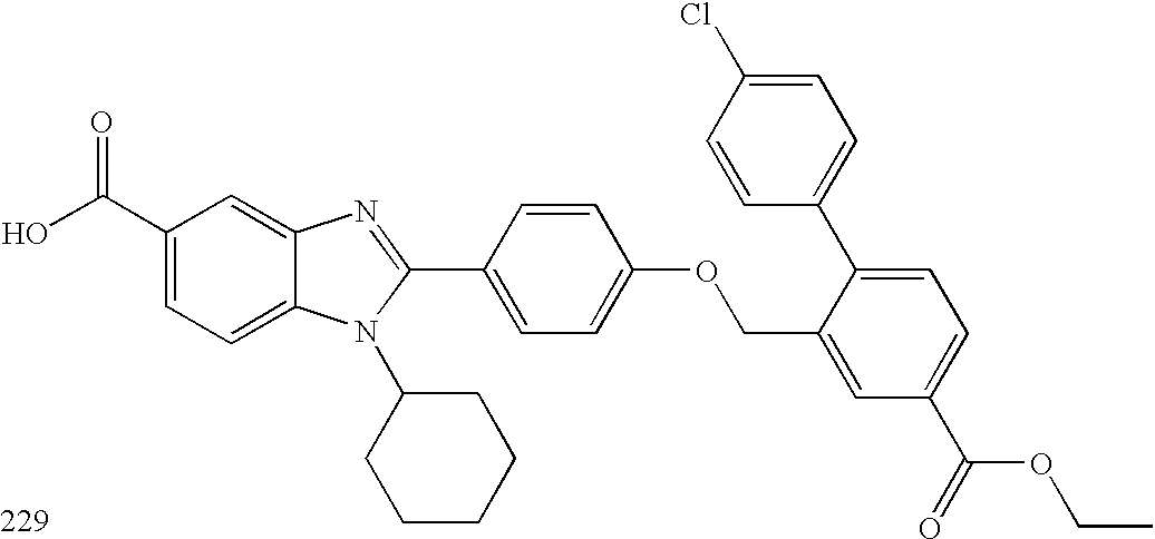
OC(C1=CC=C2C(=C1)N=C(C1=CC=C(OCC3=CC(C(OCC)=O)=CC=C3C3=CC=C(Cl)C=C3)C=C1)N2C1CCCCC1)=O
